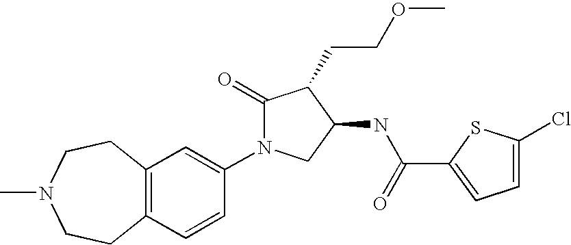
C12=C(C=CC(N3C(=O)C(CCOC)C(NC(C4=CC=C(Cl)S4)=O)C3)=C1)CCN(C)CC2
